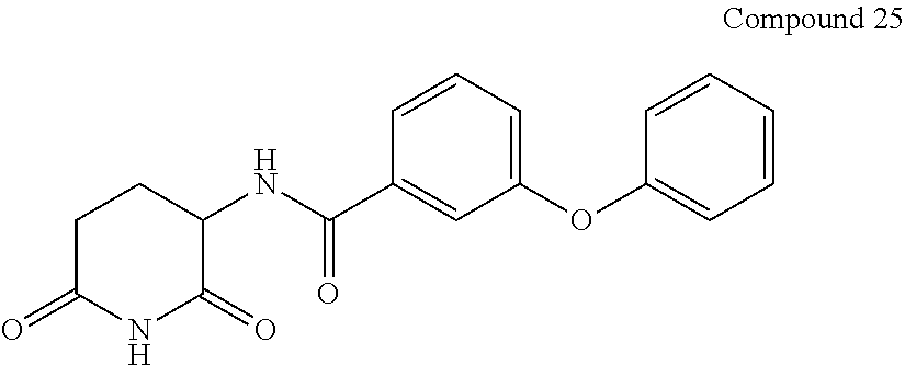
C1(NC(C2=CC(OC3=CC=CC=C3)=CC=C2)=O)C(=O)NC(=O)CC1
